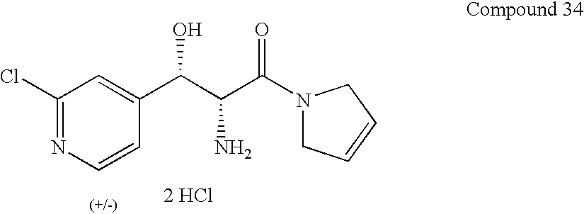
C1(Cl)=NC=CC(C(C(C(=O)N2CC=CC2)N)O)=C1.[2 HCl]
